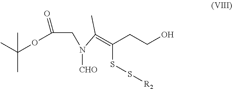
N(CC(OC(C)(C)C)=O)([CHO])C(=C(SS[R2])CCO)C
